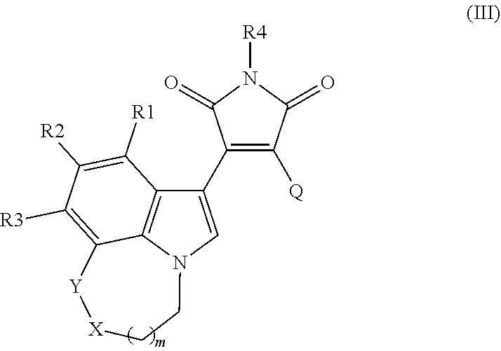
C12=C3N(C=C1C1=C([Q])C(=O)N([R4])C1=O)CC[X][Y]C3=C([R3])C([R2])=C2[R1]
